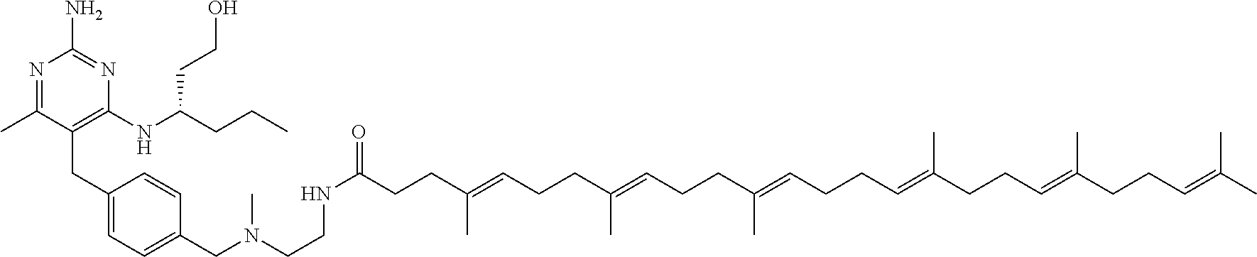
N1=C(C)C(CC2=CC=C(CN(CCNC(=O)CCC(=CCCC(=CCCC(=CCCC=C(CCC=C(C)CCC=C(C)C)C)C)C)C)C)C=C2)=C(NC(CCO)CCC)N=C1N
